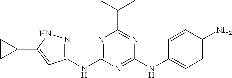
N1C(C2CC2)=CC(NC2=NC(C(C)C)=NC(NC3=CC=C(N)C=C3)=N2)=N1
